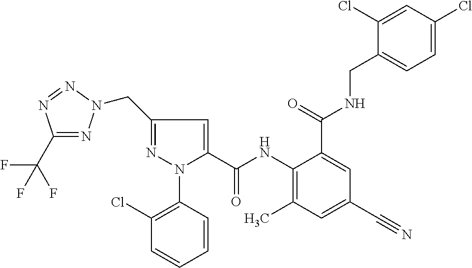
C1(C(F)(F)F)=NN(CC2=NN(C3=C(Cl)C=CC=C3)C(C(NC3=C(C)C=C(C#N)C=C3C(=O)NCC3=CC=C(Cl)C=C3Cl)=O)=C2)N=N1
